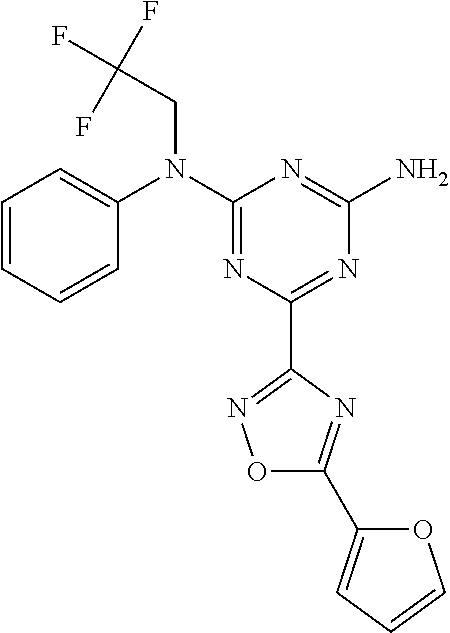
C1=CC=CC(N(C2=NC(C3=NOC(C4=CC=CO4)=N3)=NC(N)=N2)CC(F)(F)F)=C1
